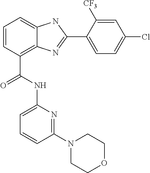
C1=CC(C(=O)NC2=CC=CC(N3CCOCC3)=N2)=C2C(=C1)NC(C1=CC=C(Cl)C=C1[CF3])=N2
